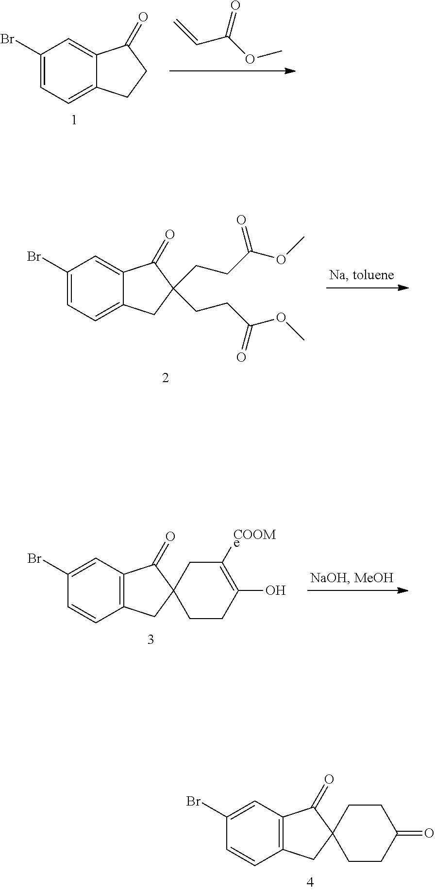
C1(Br)=CC2=C(C=C1)CC1(C2=O)CCC(O)=C([COOMe])C1.C1(Br)=CC2=C(C=C1)CC1(C2=O)CCC(=O)CC1.C=CC(OC)=O.C1(Br)=CC=C2C(=C1)C(=O)CC2.C1(Br)=CC=C2C(=C1)C(=O)C(CCC(OC)=O)(CCC(OC)=O)C2
